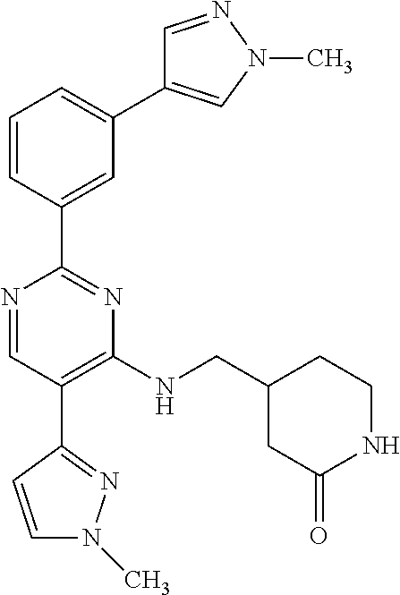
C1=CC(C2=NC(NCC3CC(=O)NCC3)=C(C3=NN(C)C=C3)C=N2)=CC(C2=CN(C)N=C2)=C1
